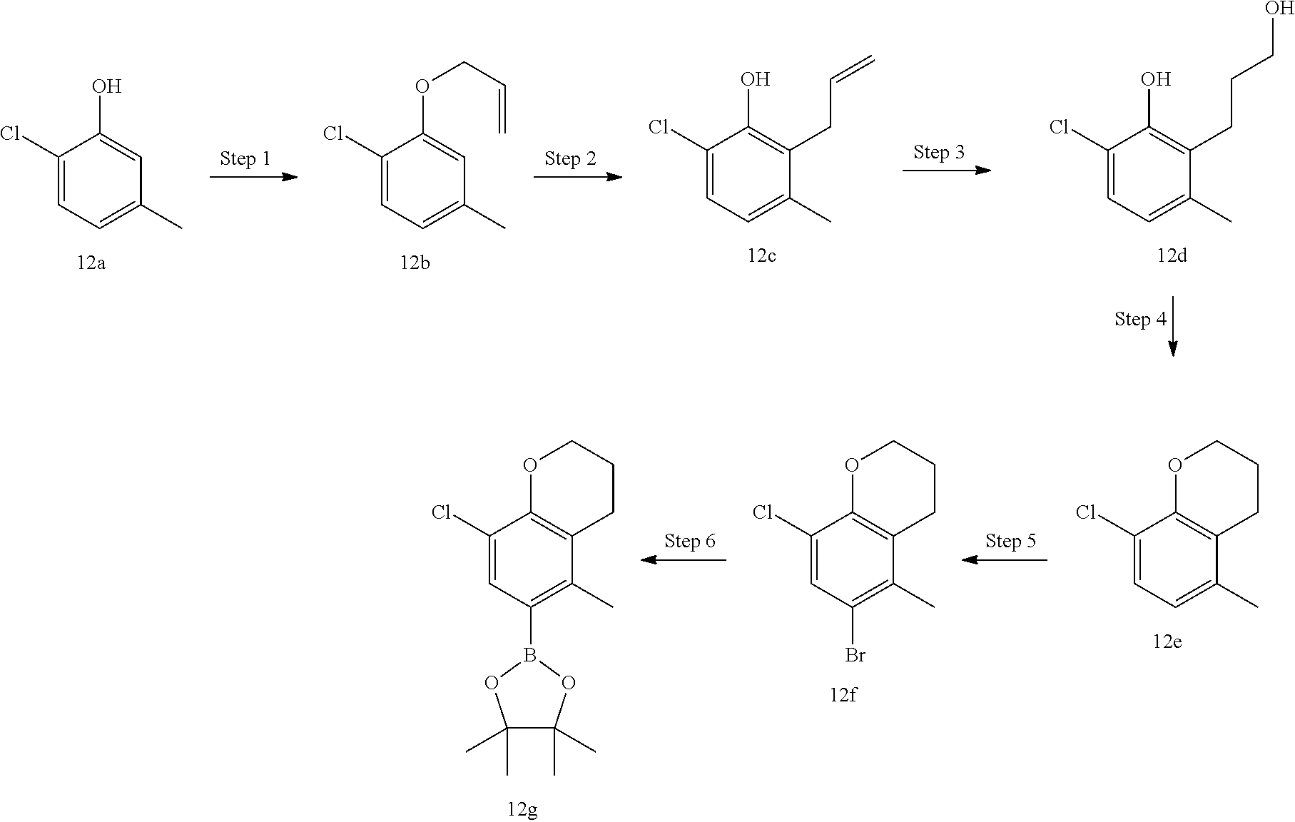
C1(Cl)=CC=C(C)C=C1O.C1(Cl)=CC=C(C)C=C1OCC=C.C1(Cl)=CC=C(C)C(CC=C)=C1O.C1(Cl)=CC=C(C)C(CCCO)=C1O.C1(Cl)=CC=C(C)C2=C1OCCC2.C1(Cl)=CC(Br)=C(C)C2=C1OCCC2.C1(Cl)=CC(B2OC(C)(C)C(C)(C)O2)=C(C)C2=C1OCCC2
